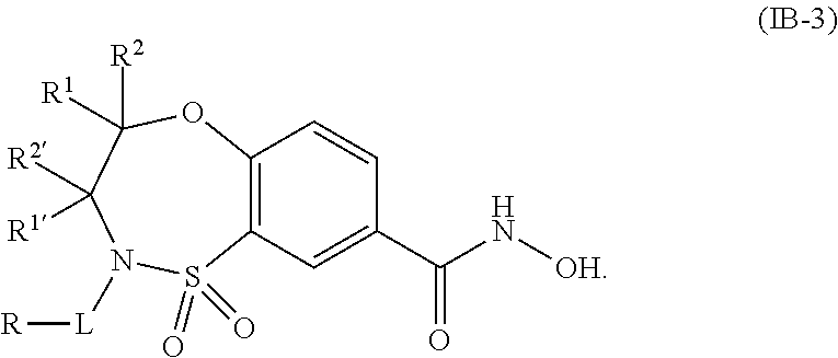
C12=C(C=C(C(=O)N[OH])C=C1)S(=O)(=O)N([L][R])C([R2])([R1])C([R2])([R1])O2
